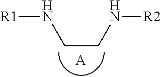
C(CN[R2])N[R1].[A]
